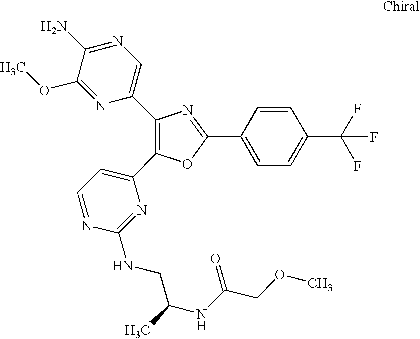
C1(C2=CN=C(N)C(OC)=N2)=C(C2=CC=NC(NCC(C)NC(COC)=O)=N2)OC(C2=CC=C(C(F)(F)F)C=C2)=N1
